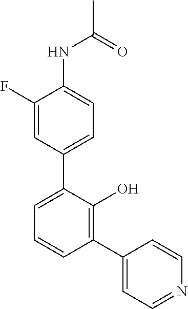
C1(C2=C(O)C(C3=CC=C(NC(C)=O)C(F)=C3)=CC=C2)=CC=NC=C1
